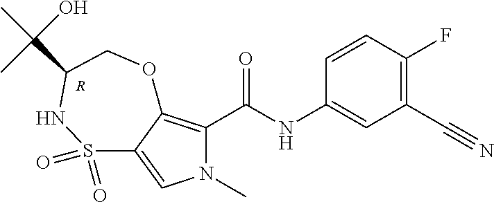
C1=CC(F)=C(C#N)C=C1NC(C1=C2C(=CN1C)S(=O)(=O)NC(C(O)(C)C)CO2)=O.[R]
